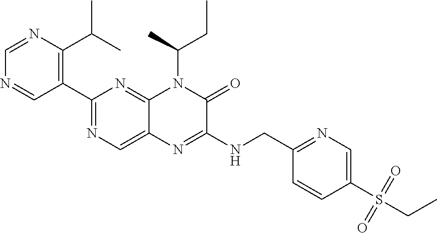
C1=NC(C(C)C)=C(C2=NC=C3C(=N2)N(C(CC)C)C(=O)C(NCC2=NC=C(S(=O)(=O)CC)C=C2)=N3)C=N1
